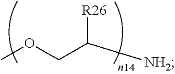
COCC([NH2])[R26]
